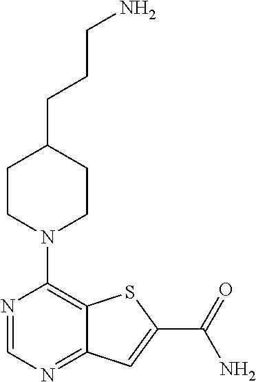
N1=CN=C2C(=C1N1CCC(CCCN)CC1)SC(C(=O)N)=C2
